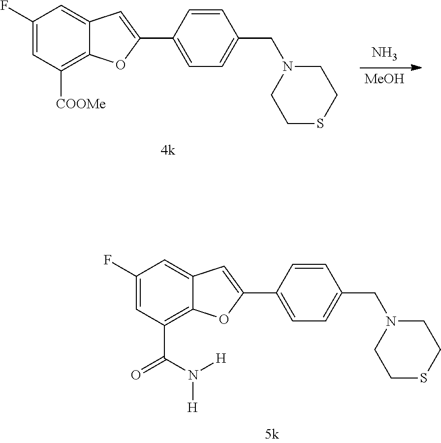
C1(F)=CC(C(N([H])[H])=O)=C2C(=C1)C=C(C1=CC=C(CN3CCSCC3)C=C1)O2.C1(F)=CC([COOMe])=C2C(=C1)C=C(C1=CC=C(CN3CCSCC3)C=C1)O2.N.[MeOH]
